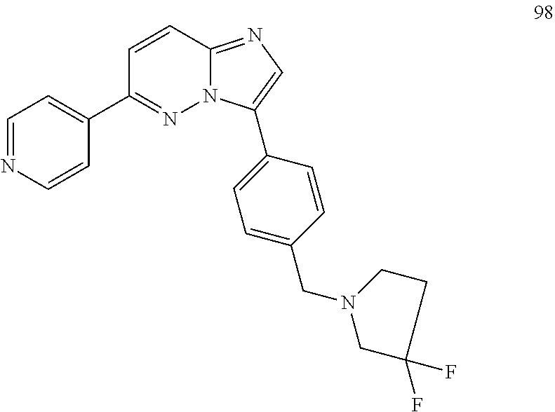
C1(C2=NN3C(=NC=C3C3=CC=C(CN4CC(F)(F)CC4)C=C3)C=C2)=CC=NC=C1
